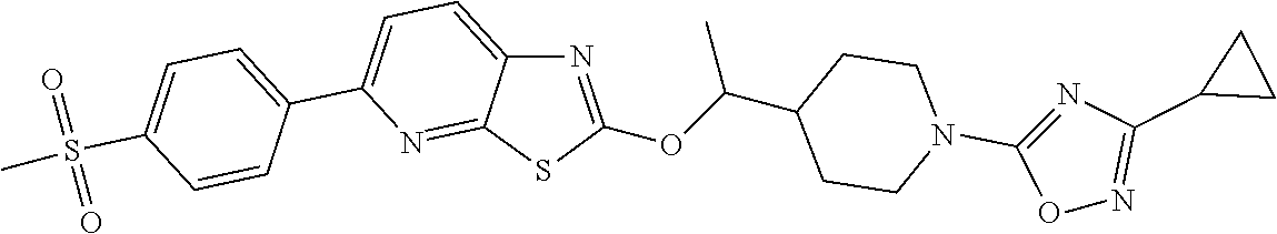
C1=C(C2=CC=C(S(C)(=O)=O)C=C2)N=C2C(=C1)N=C(OC(C1CCN(C3=NC(C4CC4)=NO3)CC1)C)S2
